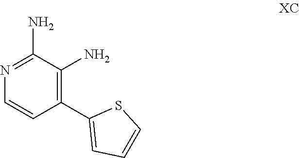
C1(C2=C(N)C(N)=NC=C2)=CC=CS1
